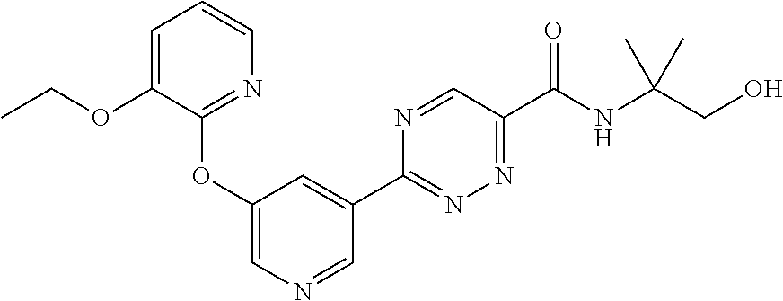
C1=C(OCC)C(OC2=CN=CC(C3=NN=C(C(NC(C)(CO)C)=O)C=N3)=C2)=NC=C1
